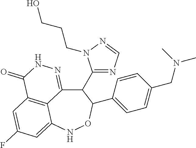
C12=C3C=C(F)C=C1NOC(C1=CC=C(CN(C)C)C=C1)C(C1=NC=NN1CCCO)C2=NNC3=O
